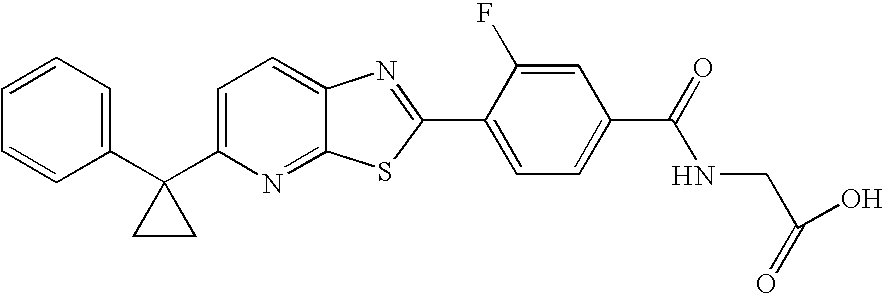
C1=CC=C(C2(C3=CC=C4C(=N3)SC(C3=CC=C(C(NCC(O)=O)=O)C=C3F)=N4)CC2)C=C1
